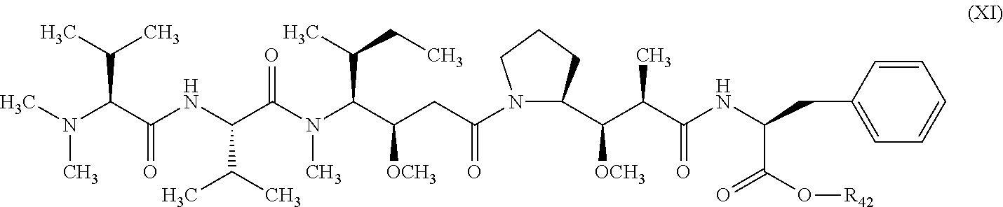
CN(C(C(NC(C(N(C(C(CC(=O)N1C(C(C(C(NC(C(O[R42])=O)CC2=CC=CC=C2)=O)C)[OCH3])CCC1)[OCH3])C(C)CC)C)=O)C(C)C)=O)C(C)C)C
